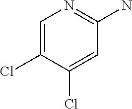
C1=C(Cl)C(Cl)=CC(N)=N1
